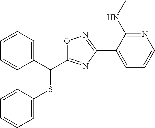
C1=CC(SC(C2=CC=CC=C2)C2=NC(C3=CC=CN=C3NC)=NO2)=CC=C1
